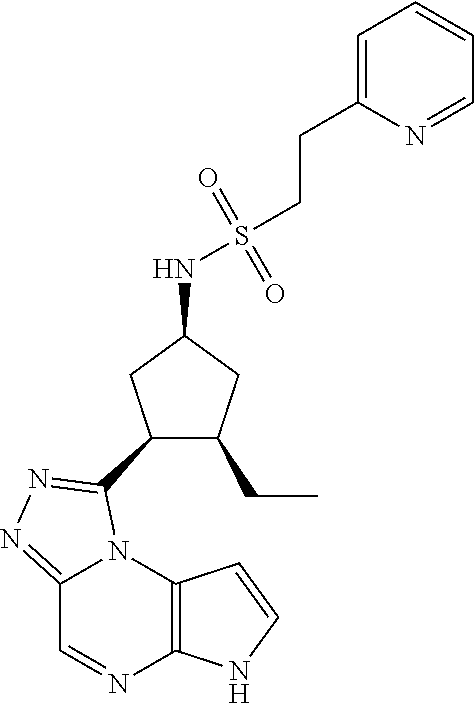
C12=C(N3C(=NN=C3C3C(CC)CC(NS(CCC4=CC=CC=N4)(=O)=O)C3)C=N1)C=CN2
